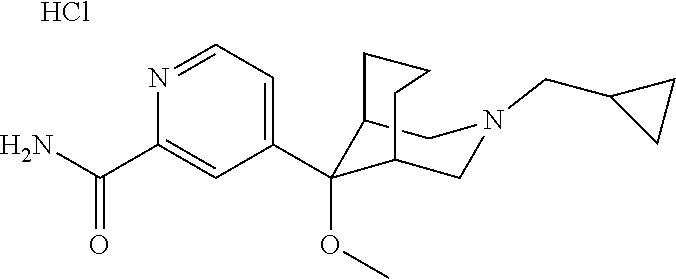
NC(C1=CC(C2(OC)C3CN(CC4CC4)CC2CCC3)=CC=N1)=O.Cl
